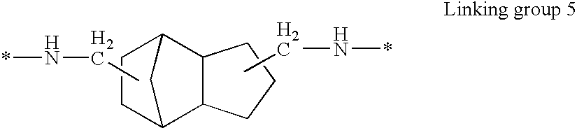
CCN*.C12C(CCC1)C1CC2CC1.CCN*
